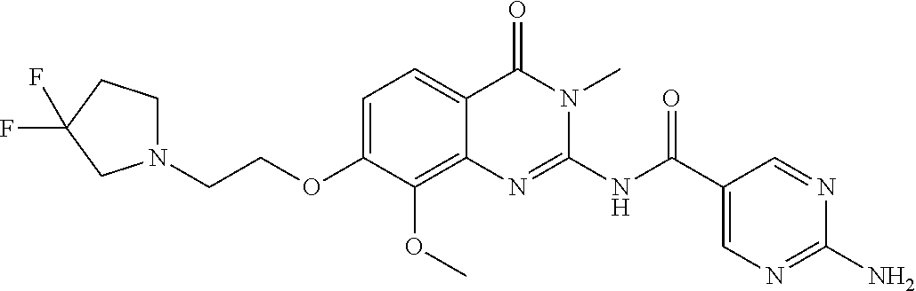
C1=C(OCCN2CCC(F)(F)C2)C(OC)=C2C(=C1)C(=O)N(C)C(NC(C1=CN=C(N)N=C1)=O)=N2
